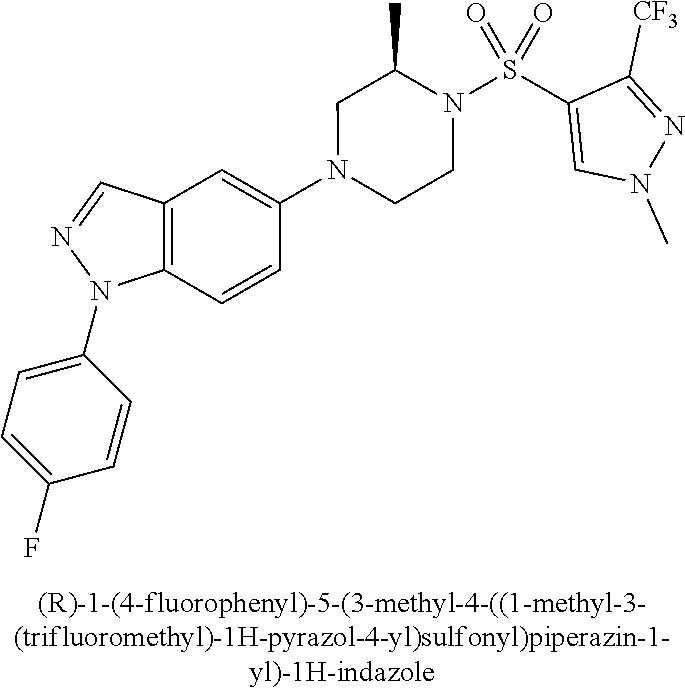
N1(C2=CC3=C(C=C2)N(C2=CC=C(F)C=C2)N=C3)CCN(S(C2=CN(C)N=C2[CF3])(=O)=O)C(C)C1
